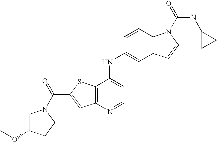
C12=C(C(NC3=CC4=C(C=C3)N(C(=O)NC3CC3)C(C)=C4)=CC=N1)SC(C(=O)N1CC(OC)CC1)=C2
